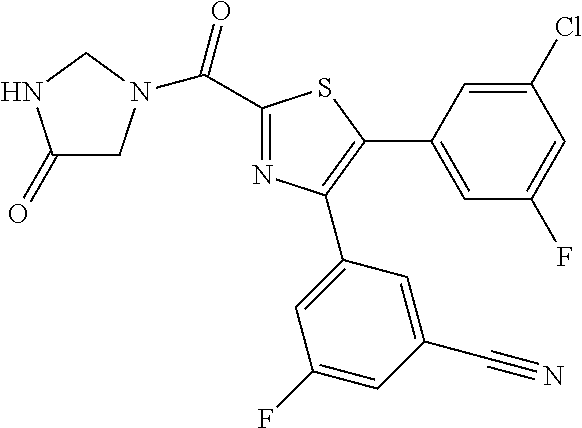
C1(C(=O)N2CC(=O)NC2)=NC(C2=CC(F)=CC(C#N)=C2)=C(C2=CC(F)=CC(Cl)=C2)S1
